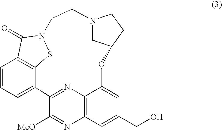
C1=CC=C2C3=C1C(=O)N(S3)CCN1CC(CC1)OC1=CC(CO)=CC3=C1N=C2C([MeO])=N3
